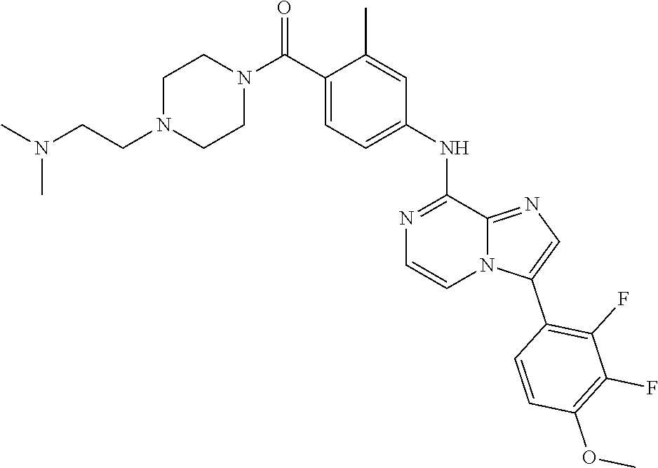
C12=NC=C(C3=C(F)C(F)=C(OC)C=C3)N1C=CN=C2NC1=CC=C(C(N2CCN(CCN(C)C)CC2)=O)C(C)=C1
